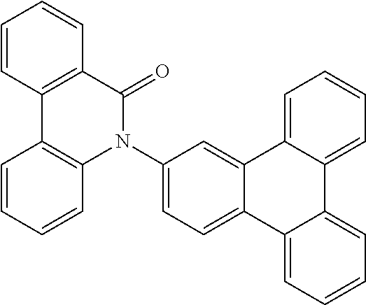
C1=CC2=C(C=C1)C(=O)N(C1=CC=C3C(=C1)C1=CC=CC=C1C1=CC=CC=C31)C1=C2C=CC=C1
